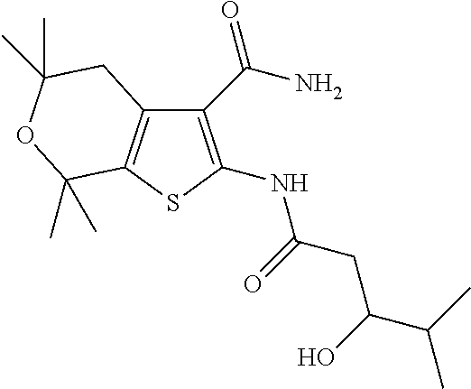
C12=C(SC(NC(=O)CC(C(C)C)O)=C1C(N)=O)C(C)(C)OC(C)(C)C2
